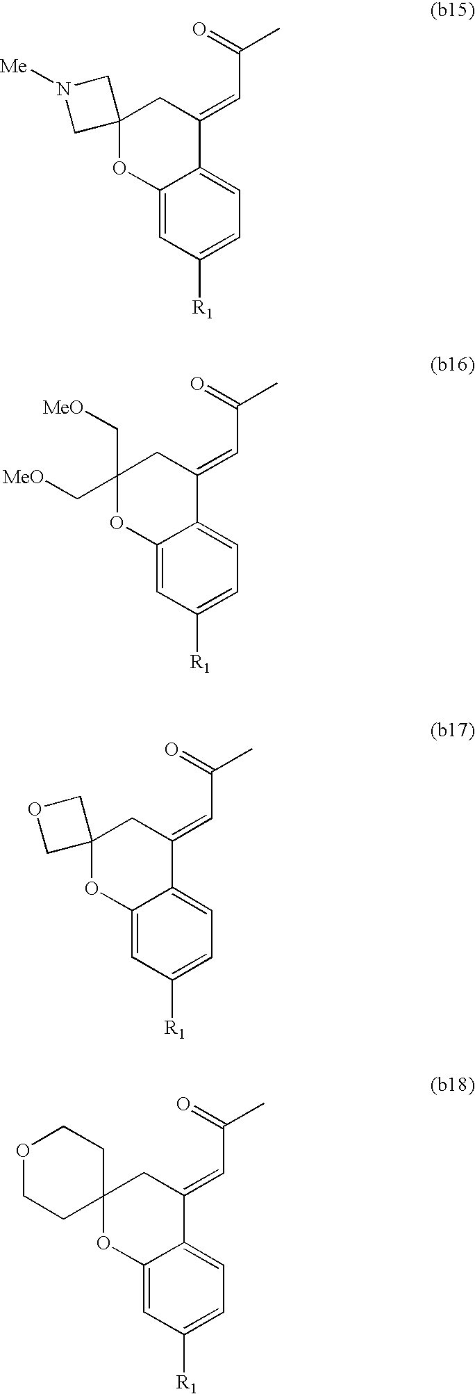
C12=CC([R1])=CC=C1C(=CC(=O)C)CC(C[MeO])(C[MeO])O2.C12=CC([R1])=CC=C1C(=CC(=O)C)CC1(O2)CN([Me])C1.C12=CC([R1])=CC=C1C(=CC(=O)C)CC1(O2)CCOCC1.C12=CC([R1])=CC=C1C(=CC(=O)C)CC1(O2)COC1
